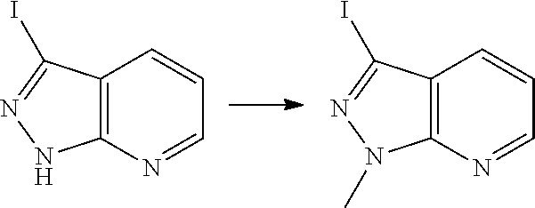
C12=C(N=CC=C1)NN=C2I.C12=C(N=CC=C1)N(C)N=C2I
